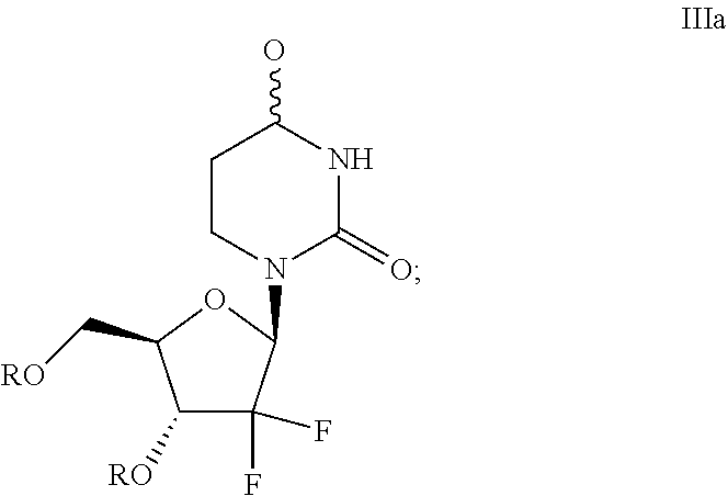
C1([RO])C(F)(F)C(N2C(=O)NC(O)CC2)OC1C[RO]
